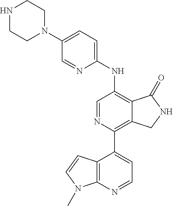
C1(N2CCNCC2)=CC=C(NC2=C3C(=C(C4=CC=NC5=C4C=CN5C)N=C2)CNC3=O)N=C1
